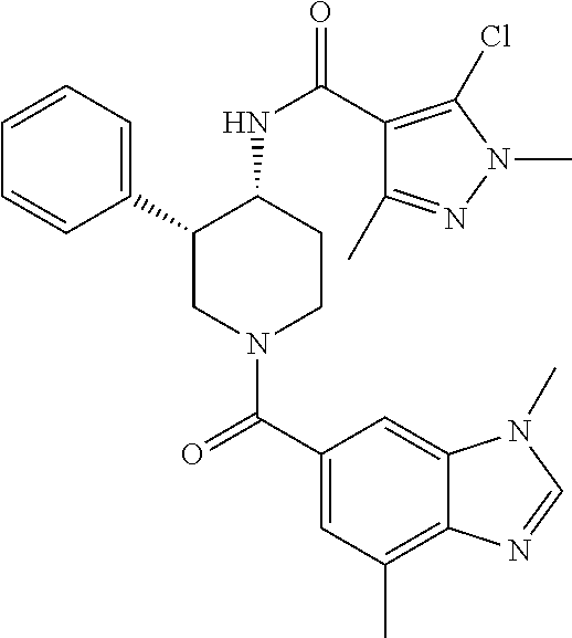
C1=CC=C(C2CN(C(C3=CC(C)=C4C(=C3)N(C)C=N4)=O)CCC2NC(=O)C2=C(Cl)N(C)N=C2C)C=C1
